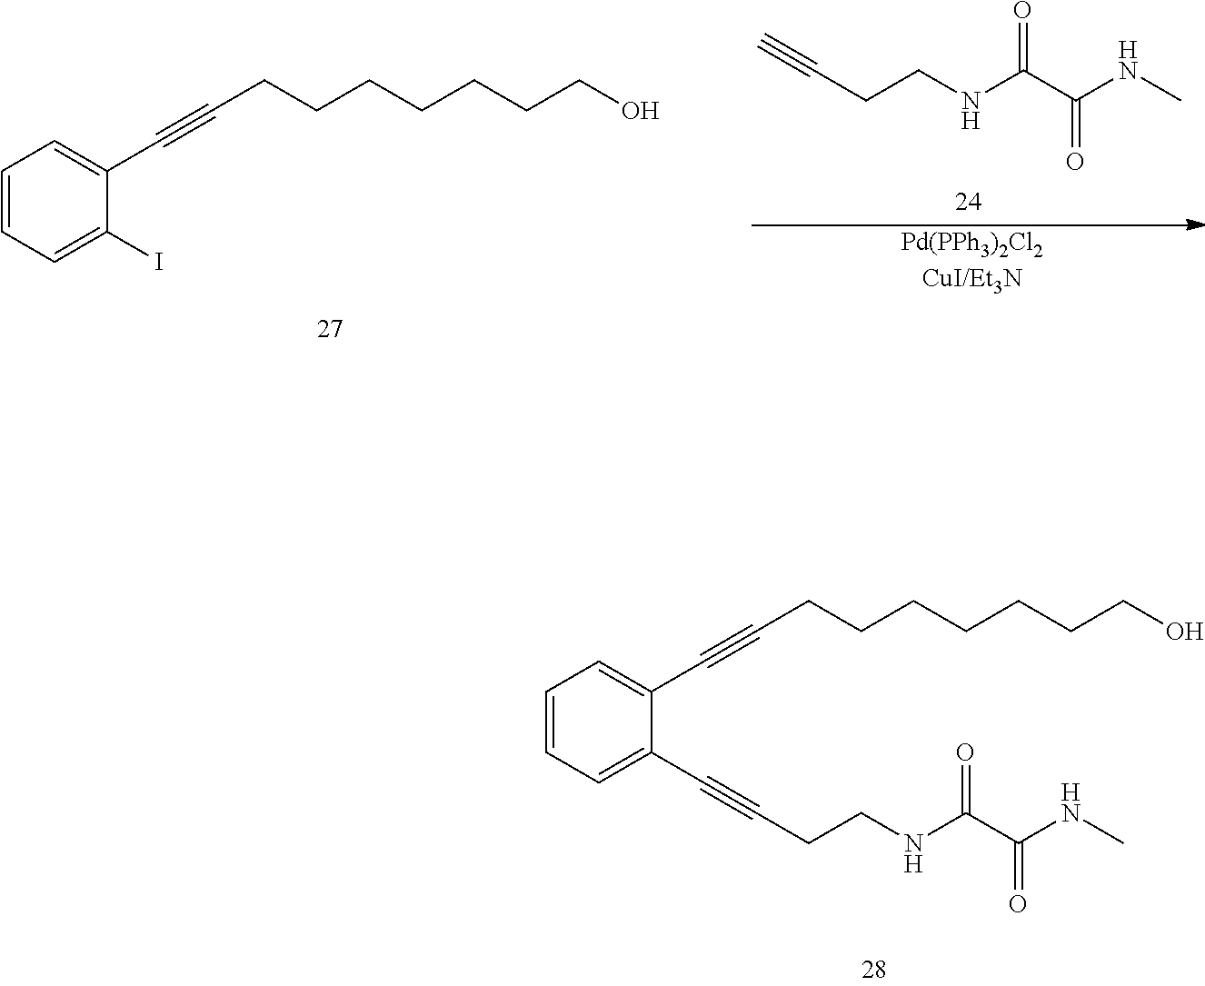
C(CCCCCCCO)#CC1=CC=CC=C1I.[Pd(PPh3)2Cl2CuI/Et3N].C(CCNC(C(NC)=O)=O)#C.C(CCCCCCCO)#CC1=CC=CC=C1C#CCCNC(C(NC)=O)=O
